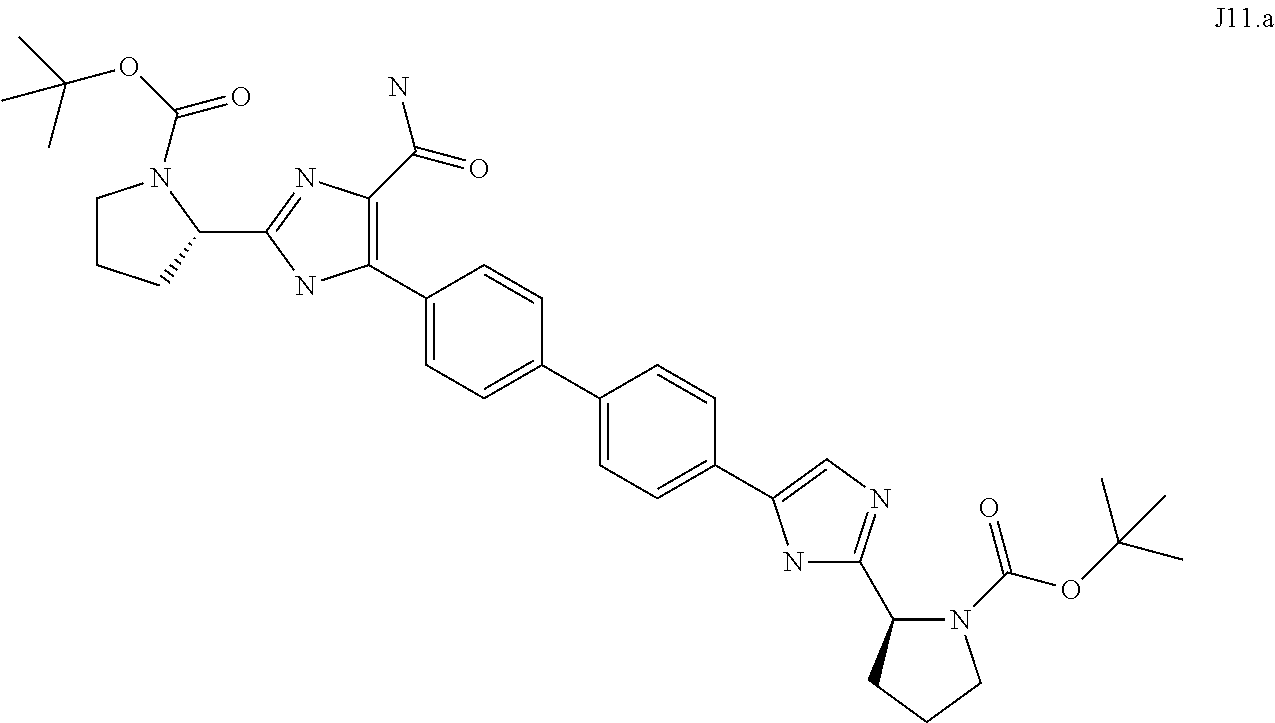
C1(C2=C(C(=O)N)N=C(C3CCCN3C(=O)OC(C)(C)C)N2)=CC=C(C2=CC=C(C3=CN=C(C4N(C(OC(C)(C)C)=O)CCC4)N3)C=C2)C=C1
